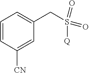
C(S(=O)(=O)[Q])C1=CC=CC([CN])=C1
